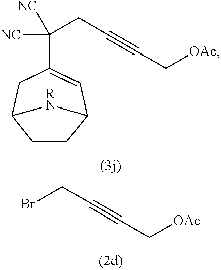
C1(C(CC#CC[OAc])([NC])[NC])=CC2CCC(C1)[RN]2.BrCC#CC[OAc]
